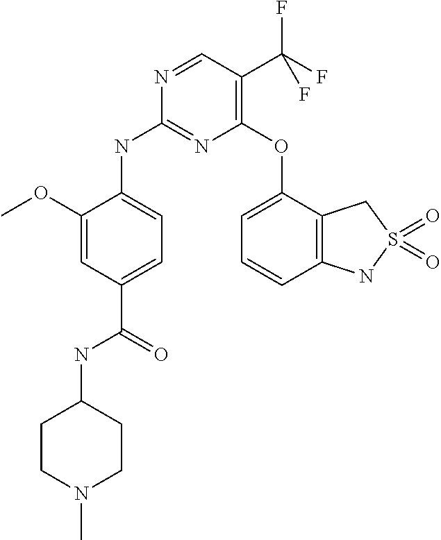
C1(OC2=CC=CC3=C2CS(=O)(=O)N3)=C(C(F)(F)F)C=NC(NC2=CC=C(C(NC3CCN(C)CC3)=O)C=C2OC)=N1
